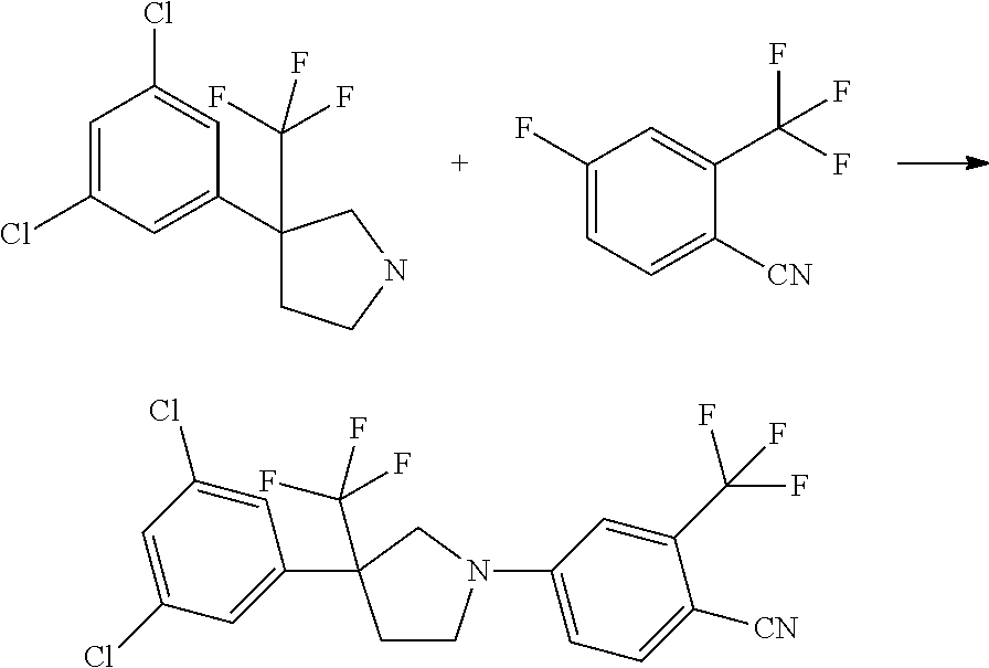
C1=C(Cl)C=C(C2(C(F)(F)F)CCNC2)C=C1Cl.C1(F)=CC=C([CN])C(C(F)(F)F)=C1.C1=C(Cl)C=C(C2(C(F)(F)F)CCN(C3=CC=C([CN])C(C(F)(F)F)=C3)C2)C=C1Cl
